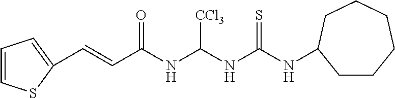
C1=CSC(C=CC(NC(NC(NC2CCCCCC2)=S)[CCl3])=O)=C1
